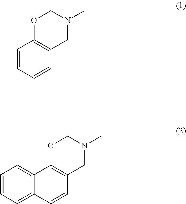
C1=CC=CC2=C1OCN(C)C2.C12=CC=CC=C1C=CC1=C2OCN(C)C1
